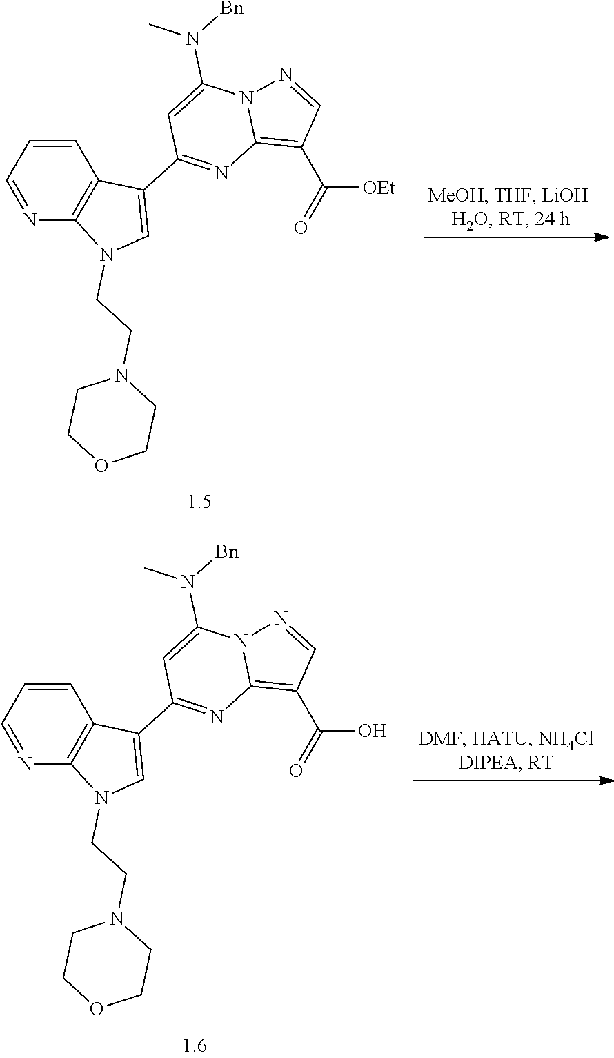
C1(C(=O)[OEt])=C2N(N=C1)C(N([Bn])C)=CC(C1=CN(CCN3CCOCC3)C3=C1C=CC=N3)=N2.C1(C(=O)O)=C2N(N=C1)C(N([Bn])C)=CC(C1=CN(CCN3CCOCC3)C3=C1C=CC=N3)=N2
